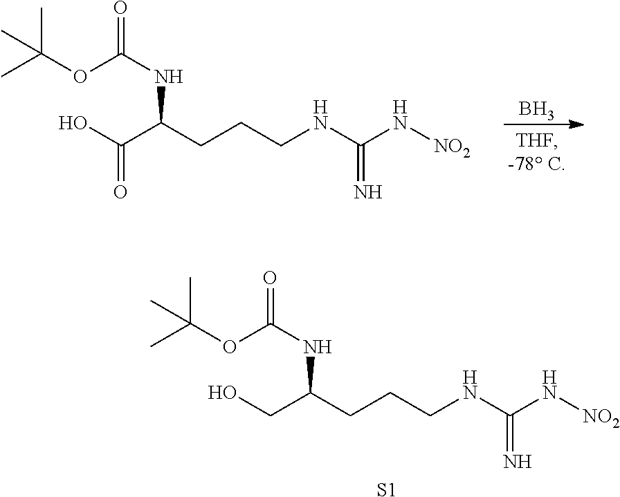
B.OC(C(CCCNC(N[NO2])=N)NC(OC(C)(C)C)=O)=O.OCC(CCCNC(N[NO2])=N)NC(OC(C)(C)C)=O.[S1]
